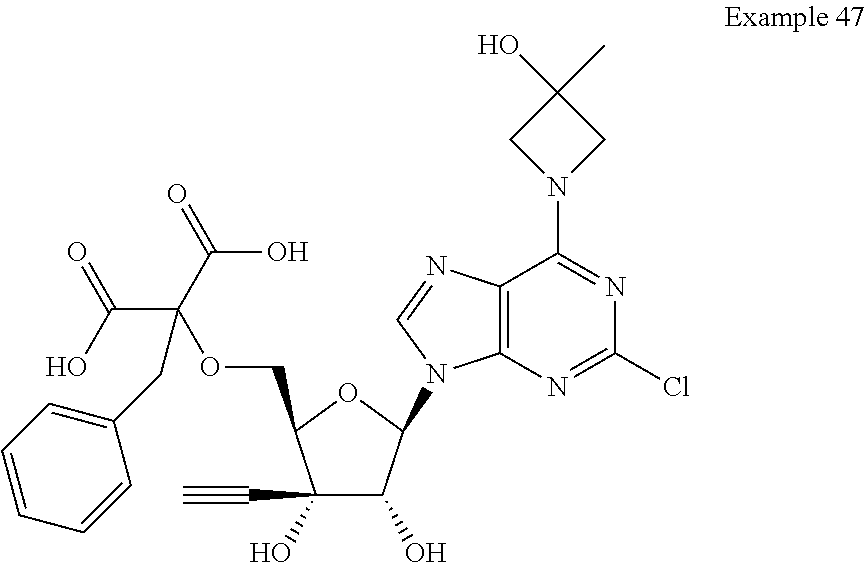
C1(C#C)(O)C(O)C(N2C3=C(C(N4CC(O)(C)C4)=NC(Cl)=N3)N=C2)OC1COC(C(=O)O)(C(O)=O)CC1=CC=CC=C1
